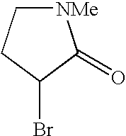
C1[NMe]C(=O)C(Br)C1
